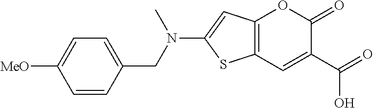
C12=C(C=C(C(=O)O)C(=O)O1)SC(N(CC1=CC=C([MeO])C=C1)C)=C2
